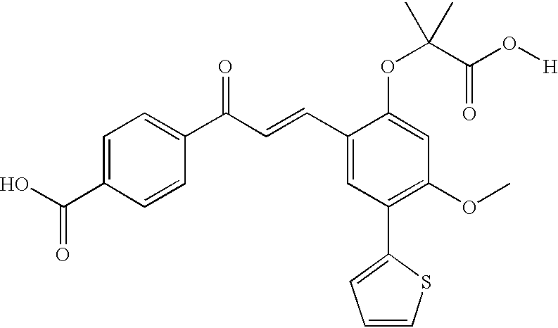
C1=C(C(O)=O)C=CC(C(C=CC2=CC(C3=CC=CS3)=C(OC)C=C2OC(C)(C(O[H])=O)C)=O)=C1
